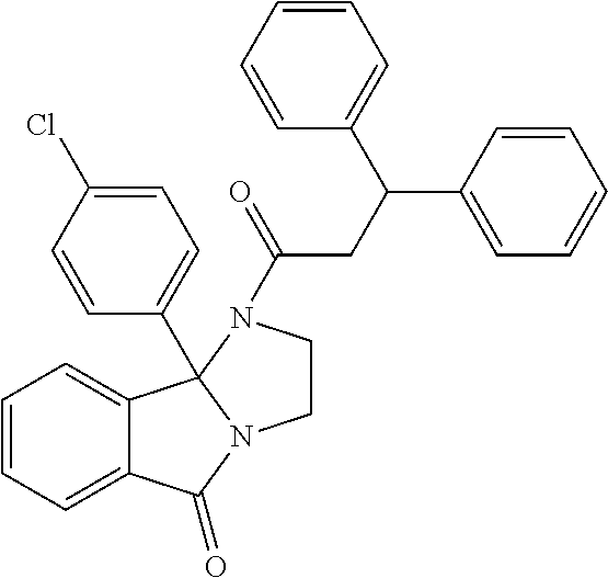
C12=CC=CC=C1C1(C3=CC=C(Cl)C=C3)N(C2=O)CCN1C(CC(C1=CC=CC=C1)C1=CC=CC=C1)=O
